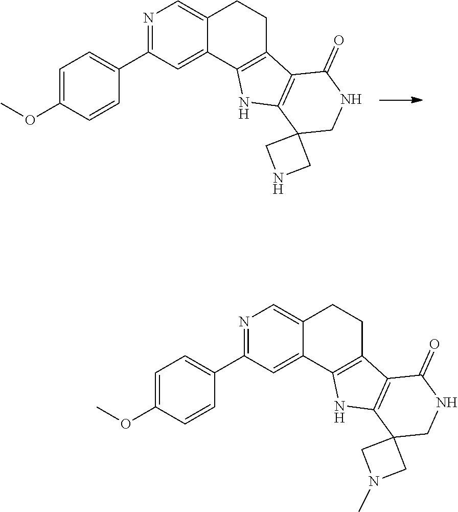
N1=C(C2=CC=C(OC)C=C2)C=C2C(=C1)CCC1=C2NC2=C1C(=O)NCC21CNC1.N1=C(C2=CC=C(OC)C=C2)C=C2C(=C1)CCC1=C2NC2=C1C(=O)NCC21CN(C)C1
